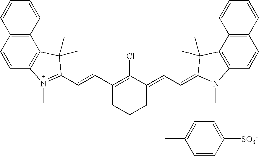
C12=C(C=CC3=C1C(C)(C)C(C=CC1=C(Cl)C(=CC=C4C(C)(C)C5=C(C=CC6=C5C=CC=C6)N4C)CCC1)=N3C)C=CC=C2.C1=CC([SO3-])=CC=C1C
